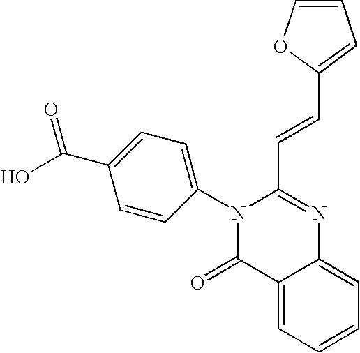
C12=CC=CC=C1N=C(C=CC1=CC=CO1)N(C1=CC=C(C(O)=O)C=C1)C2=O
